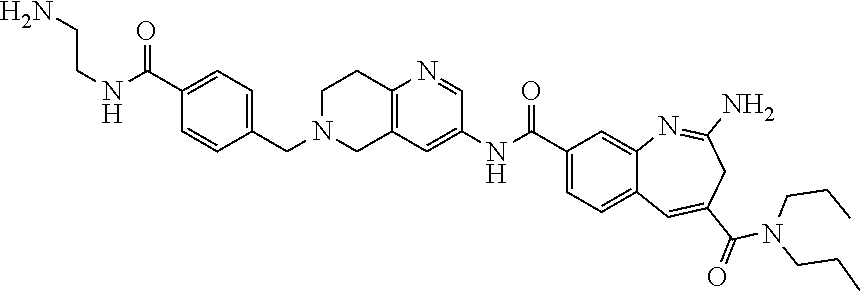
C1=CC(CN2CCC3=C(C=C(NC(C4=CC=C5C(=C4)N=C(N)CC(C(=O)N(CCC)CCC)=C5)=O)C=N3)C2)=CC=C1C(NCCN)=O
